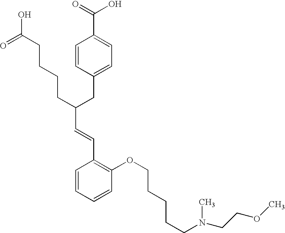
C(C(CC1=CC=C(C(=O)O)C=C1)CCCCC(O)=O)=CC1=C(OCCCCCN(C)CCOC)C=CC=C1
